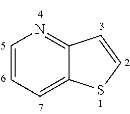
C1=CC=C2C(=N1)C=CS2
